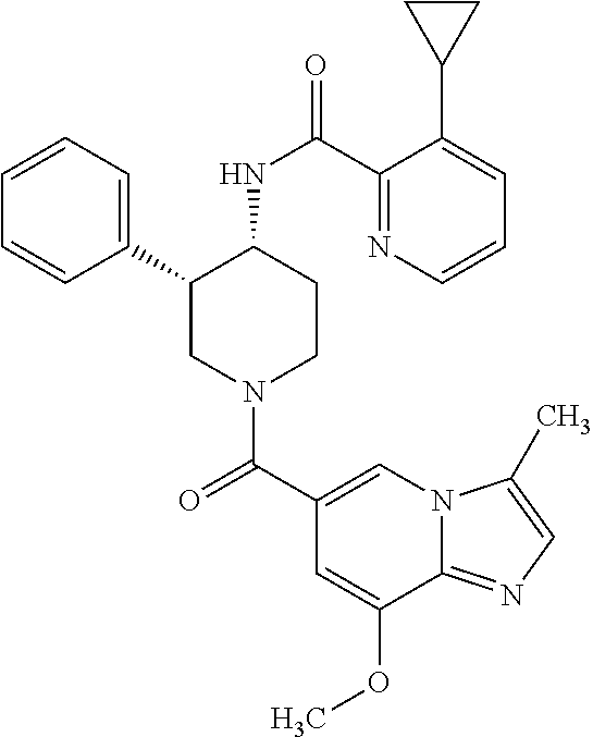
C1(C2CN(C(C3=CN4C(=NC=C4C)C(OC)=C3)=O)CCC2NC(=O)C2=NC=CC=C2C2CC2)=CC=CC=C1
